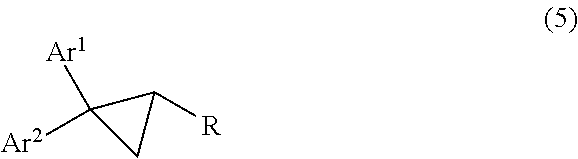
C1([R])C([Ar2])([Ar1])C1
